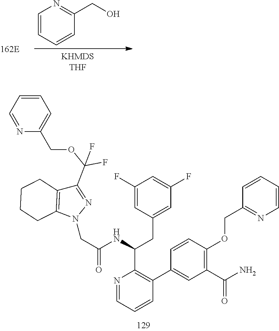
C1(F)=CC(CC(C2=C(C3=CC(C(N)=O)=C(OCC4=NC=CC=C4)C=C3)C=CC=N2)NC(CN2N=C(C(OCC3=CC=CC=N3)(F)F)C3=C2CCCC3)=O)=CC(F)=C1.C1=CC=CC(CO)=N1
